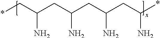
*CC(CC(CC(CC(*)N)N)N)N
